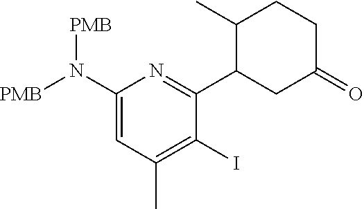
C1(N([PMB])[PMB])=CC(C)=C(I)C(C2CC(=O)CCC2C)=N1
